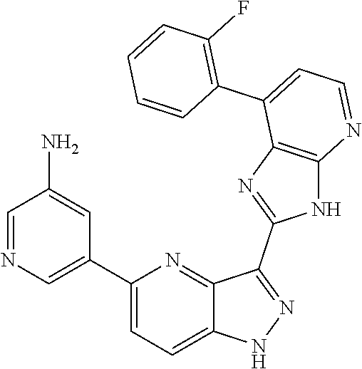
C1(C2=CN=CC(N)=C2)=CC=C2C(=N1)C(C1=NC3=C(N1)N=CC=C3C1=C(F)C=CC=C1)=NN2
